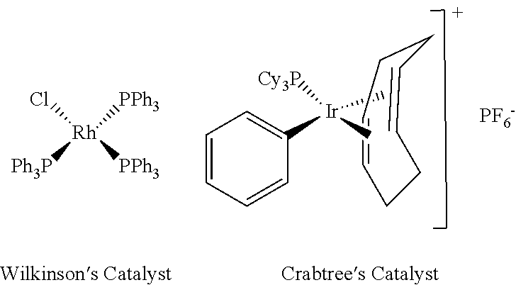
C[Ir](C1=CC=CC=C1)([Cy3P])C.C1=CCCC=CCC1.[PF6-].Cl[Rh]([Ph3P])([PPh3])[PPh3]
